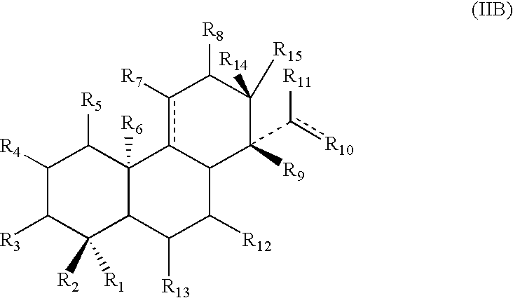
C1([R4])C([R3])C([R2])([R1])C2C([R6])(C1[R5])c1c([R7])C([R8])C([R15])([R14])C(c([R10])[R11])([R9])C1C([R12])C2[R13]
